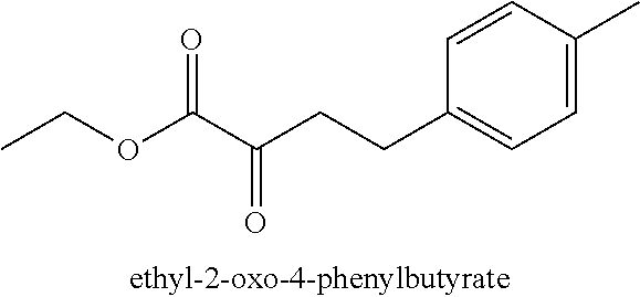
C1=C(C)C=CC(CCC(C(OCC)=O)=O)=C1
